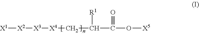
[X1][X2][X3][X4]CC(C(O[X5])=O)[R1]
